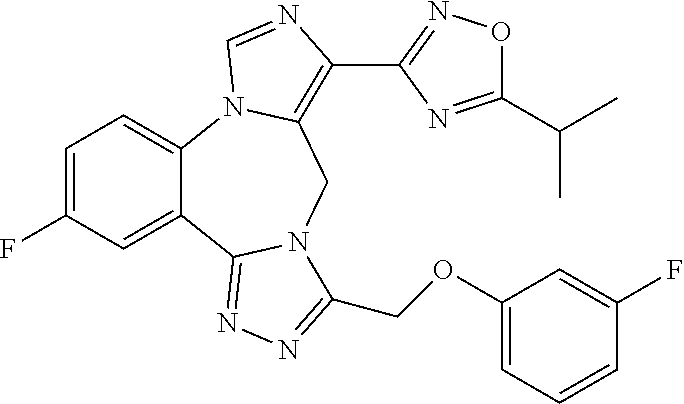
C1=C(F)C=C2C(=C1)N1C(=C(C3=NOC(C(C)C)=N3)N=C1)CN1C2=NN=C1COC1=CC=CC(F)=C1
